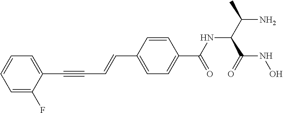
C(C1=CC=C(C(NC(C(N)C)C(NO)=O)=O)C=C1)=CC#CC1=CC=CC=C1F
